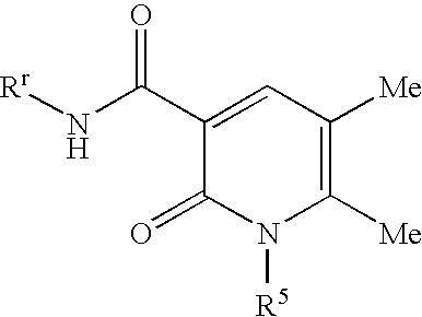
[Rr]NC(C1=CC([Me])=C([Me])N([R5])C1=O)=O
